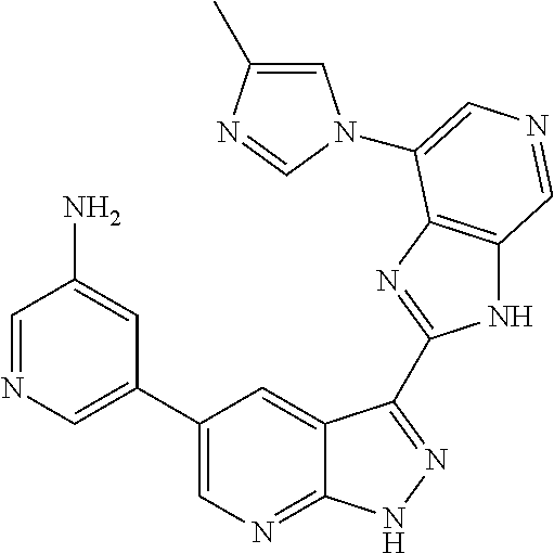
C1(C2=CN=CC(N)=C2)=CN=C2C(=C1)C(C1=NC3=C(N1)C=NC=C3N1C=C(C)N=C1)=NN2
